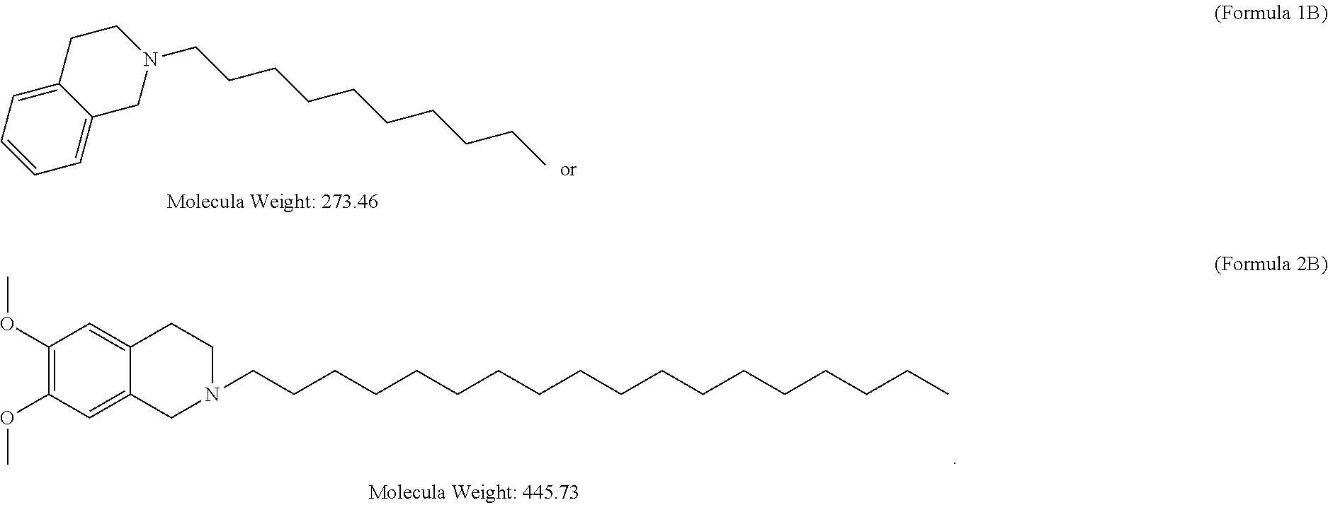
C12=CC=CC=C1CN(CCCCCCCCCC)CC2.C1(OC)=C(OC)C=C2C(=C1)CCN(CCCCCCCCCCCCCCCCCC)C2
